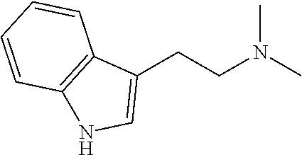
C1(CCN(C)C)=CNC2=C1C=CC=C2
